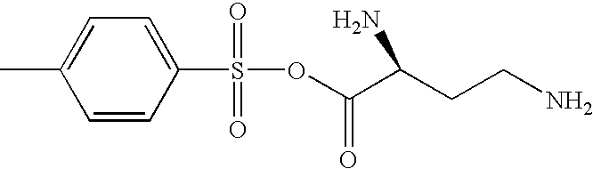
CC1=CC=C(S(OC(C(CCN)N)=O)(=O)=O)C=C1
